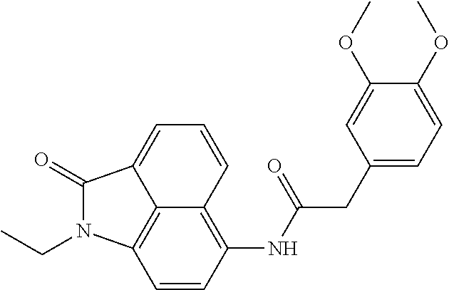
C1=CC(NC(CC2=CC=C(OC)C(OC)=C2)=O)=C2C=CC=C3C(=O)N(CC)C1=C23
